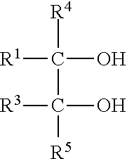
[R1]C(O)(C([R5])([R3])O)[R4]
